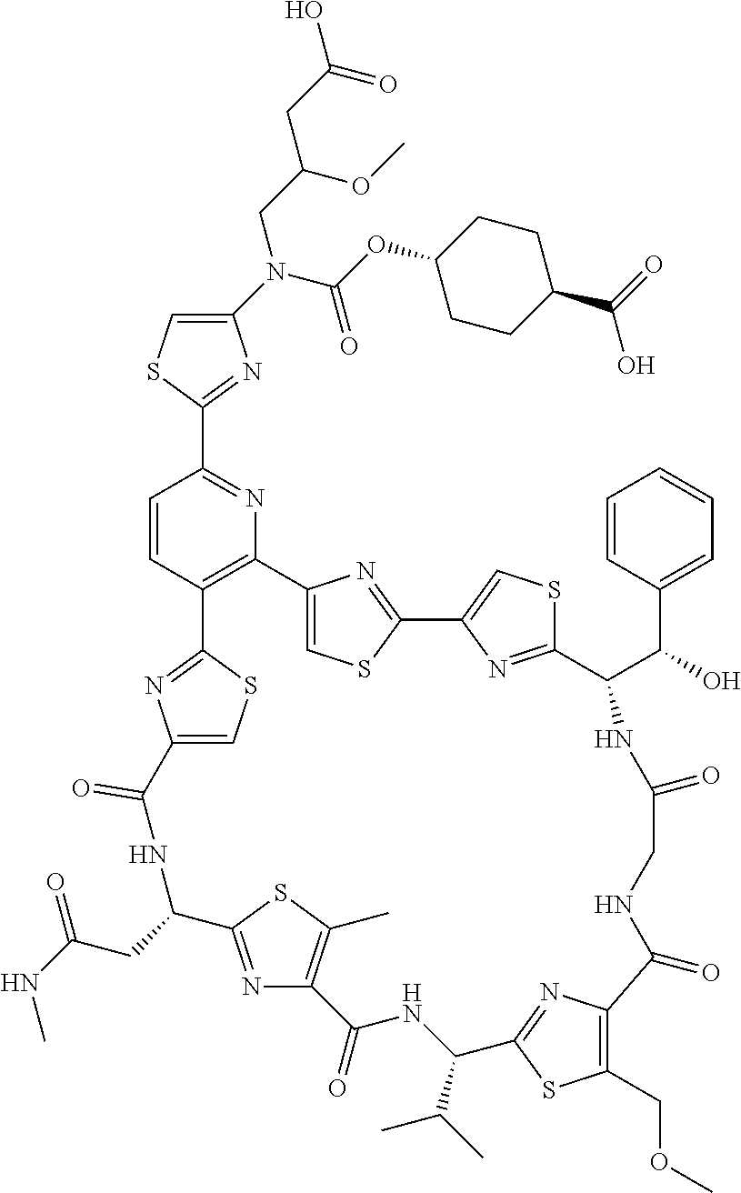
C1(N(C(OC2CCC(C(O)=O)CC2)=O)CC(CC(O)=O)OC)=CSC(C2=NC3=C(C=C2)C2=NC(=CS2)C(=O)NC(CC(=O)NC)C2=NC(=C(C)S2)C(=O)NC(C(C)C)C2=NC(=C(COC)S2)C(=O)NCC(=O)NC(C(C2=CC=CC=C2)O)C2=NC(=CS2)C2=NC3=CS2)=N1
